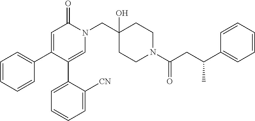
N1(CC2(O)CCN(C(=O)CC(C3=CC=CC=C3)C)CC2)C(=O)C=C(C2=CC=CC=C2)C(C2=CC=CC=C2[CN])=C1
